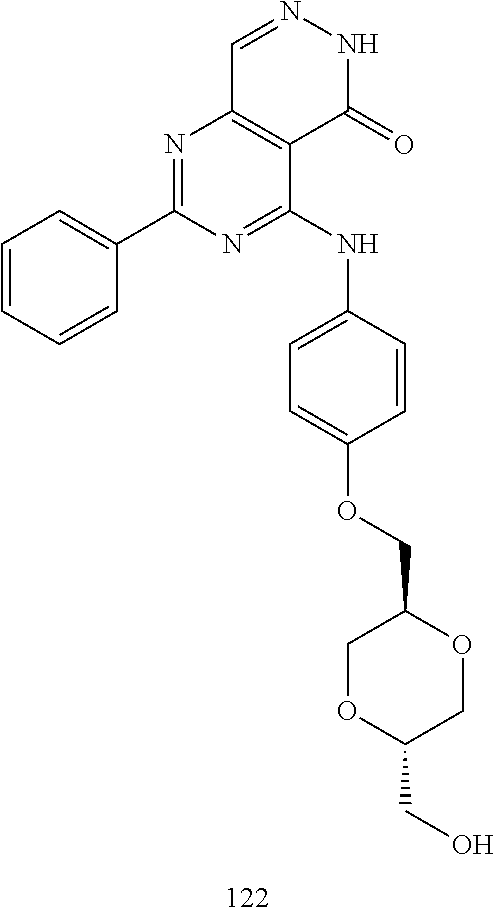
C1=NNC(=O)C2=C1N=C(C1=CC=CC=C1)N=C2NC1=CC=C(OCC2COC(CO)CO2)C=C1
